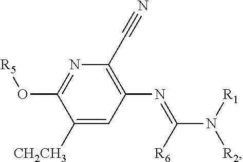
C1([CH2CH3])=CC(N=C(N([R1])[R2])[R6])=C(C#N)N=C1O[R5]
